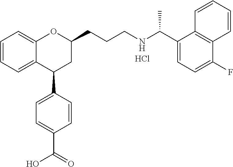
C1=CC=C2C(=C1)OC(CCCNC(C1=CC=C(F)C3=C1C=CC=C3)C)CC2C1=CC=C(C(=O)O)C=C1.Cl
